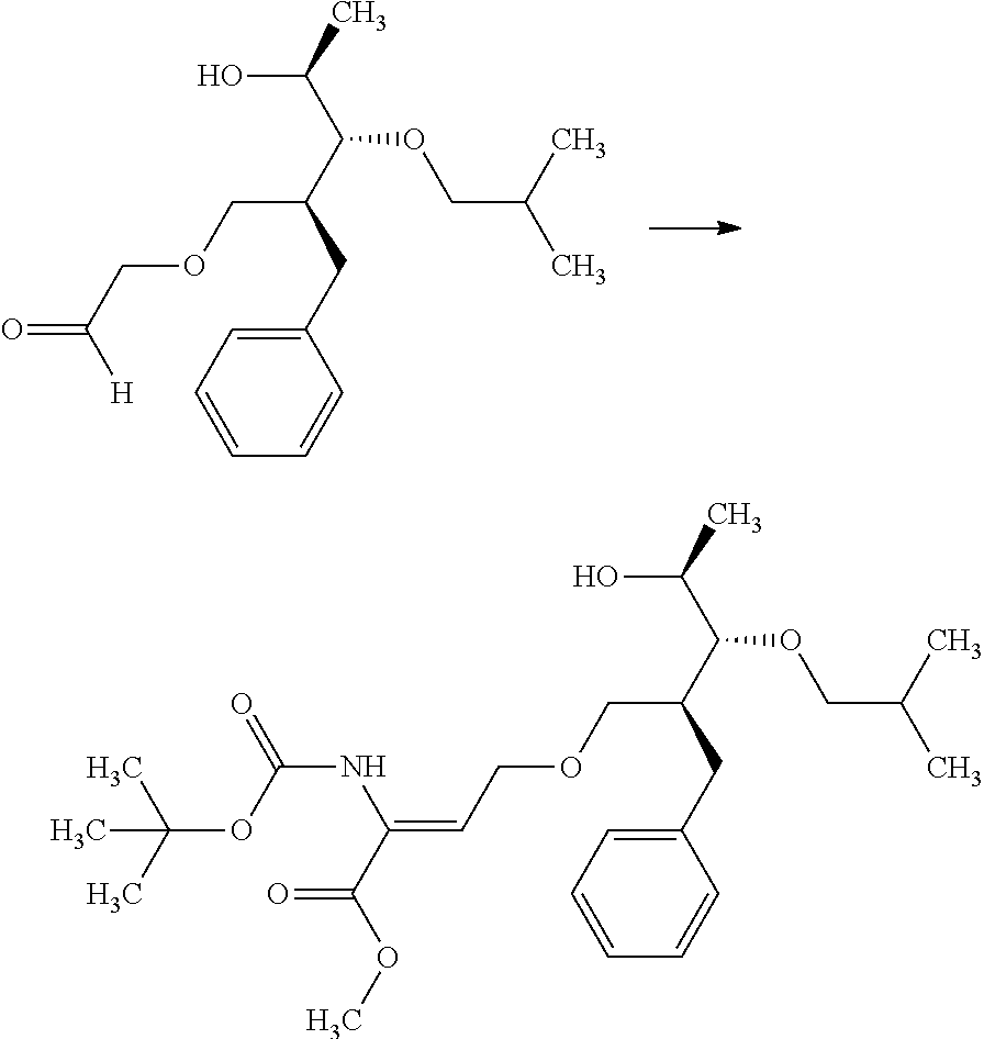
C1=CC=CC=C1CC(COCC([H])=O)C(OCC(C)C)C(O)C.C1=CC=CC=C1CC(COCC=C(NC(OC(C)(C)C)=O)C(=O)OC)C(OCC(C)C)C(O)C
